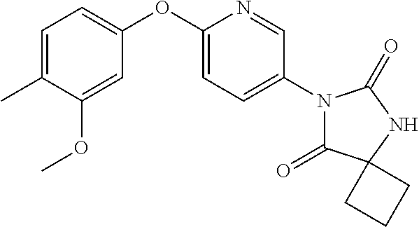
C1=C(OC2=CC=C(C)C(OC)=C2)N=CC(N2C(=O)C3(NC2=O)CCC3)=C1
